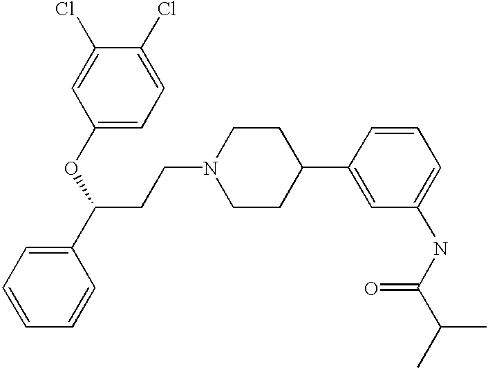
C(CN1CCC(C2=CC(NC(C(C)C)=O)=CC=C2)CC1)C(C1=CC=CC=C1)OC1=CC=C(Cl)C(Cl)=C1
